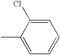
C1=C(Cl)C(C)=CC=C1
